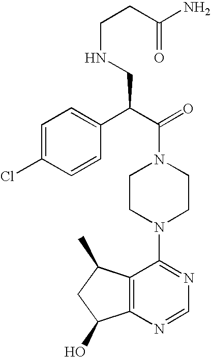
C(N1CCN(C2=NC=NC3=C2C(C)CC3O)CC1)(C(C1=CC=C(Cl)C=C1)CNCCC(N)=O)=O
